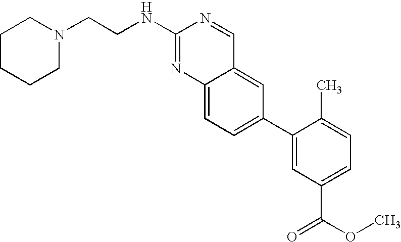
C12=CC=C(C3=CC(C(OC)=O)=CC=C3C)C=C1C=NC(NCCN1CCCCC1)=N2
